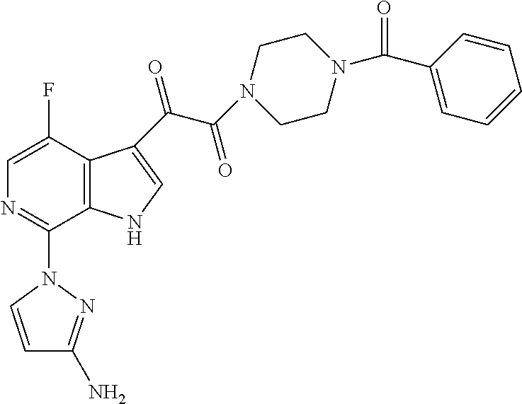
N1C=C(C(=O)C(N2CCN(C(C3=CC=CC=C3)=O)CC2)=O)C2=C1C(N1C=CC(N)=N1)=NC=C2F
